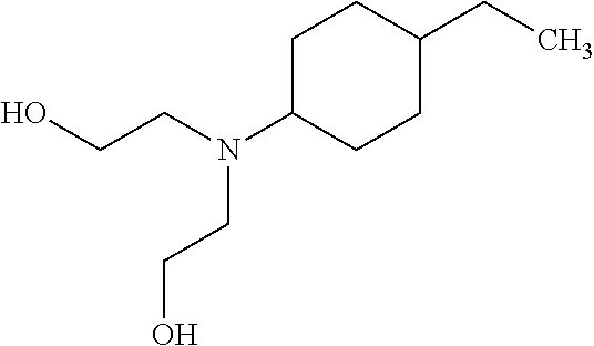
C(CN(C1CCC(CC)CC1)CCO)O
